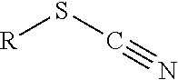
[R]SC#N
